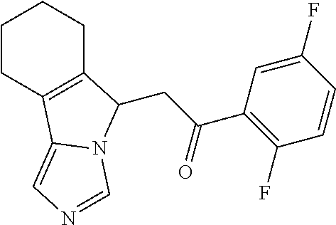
C1CC2=C(CC1)C(CC(C1=C(F)C=CC(F)=C1)=O)N1C2=CN=C1
